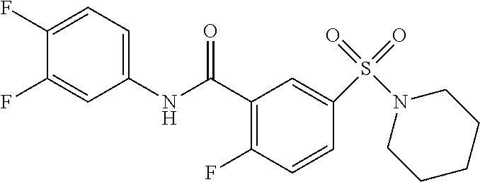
C1(F)=CC=C(NC(C2=C(F)C=CC(S(=O)(=O)N3CCCCC3)=C2)=O)C=C1F
